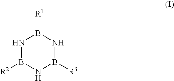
N1B([R2])NB([R3])NB1[R1]
